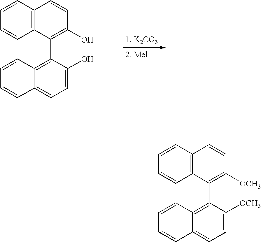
C1=CC2=C(C=C1)C(C1=C3C(=CC=C1O)C=CC=C3)=C(O)C=C2.C1=CC2=C(C=C1)C(C1=C3C(=CC=C1[OCH3])C=CC=C3)=C([OCH3])C=C2
